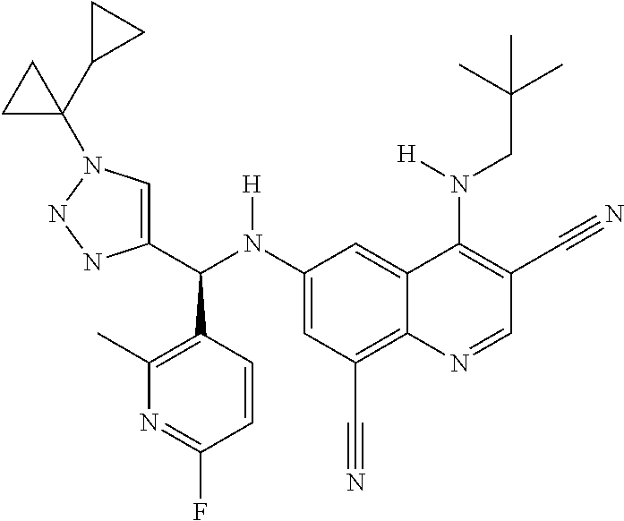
C1(N(C(C2=CN(C3(C4CC4)CC3)NN2)C2=C(C)N=C(F)C=C2)[H])=CC(C#N)=C2C(=C1)C(N(CC(C)(C)C)[H])=C(C#N)C=N2
